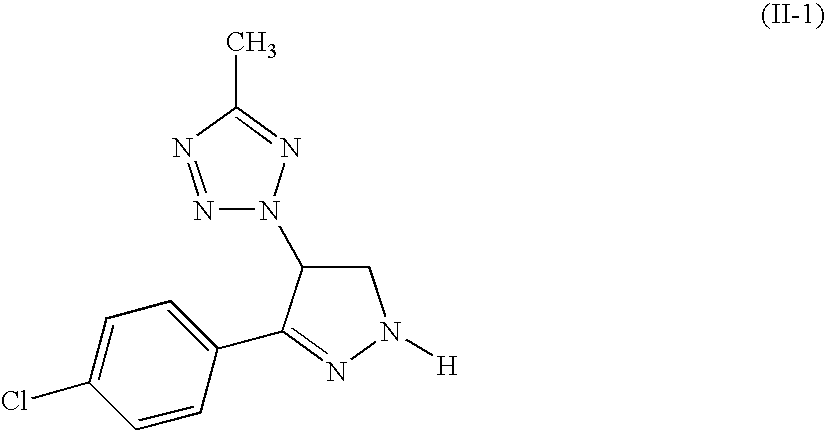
N1=NC(C)=NN1C1CN([H])N=C1C1=CC=C(Cl)C=C1
